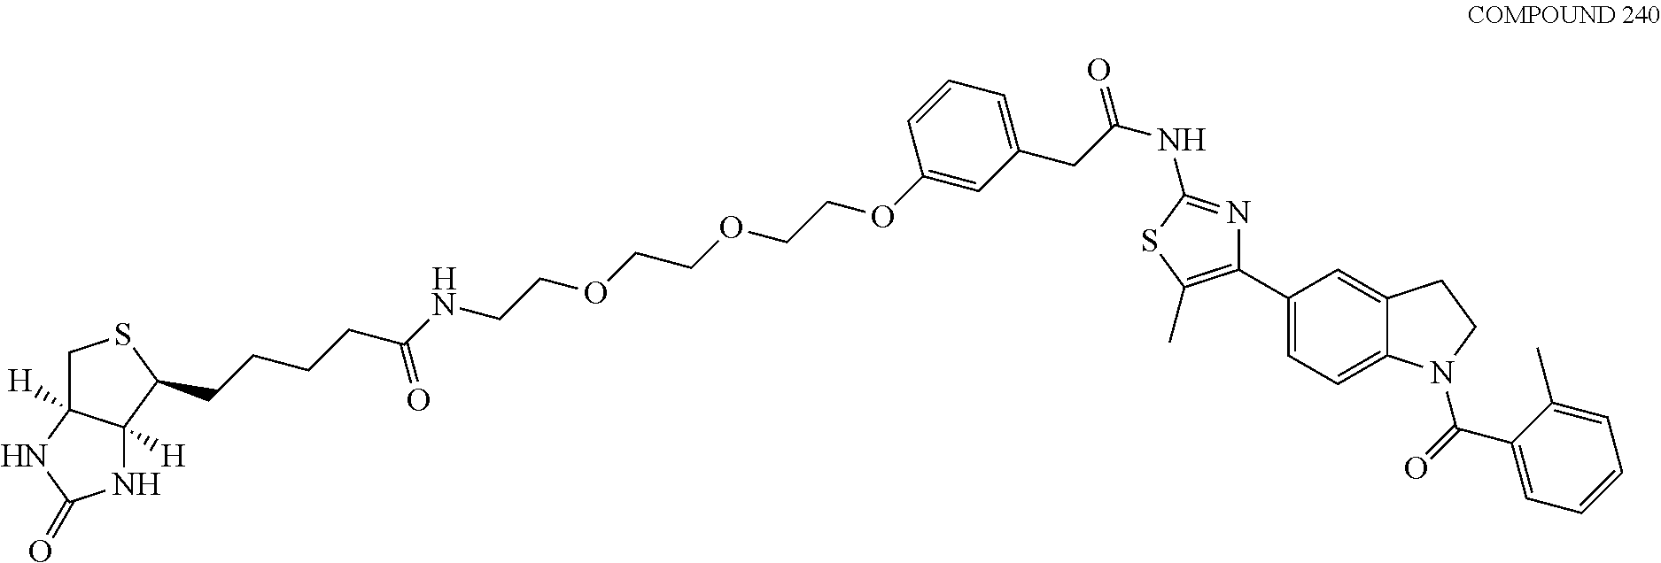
O(CCOCCOCCNC(CCCCC1C2([H])NC(=O)NC2([H])CS1)=O)C1=CC(CC(NC2=NC(C3=CC=C4C(=C3)CCN4C(C3=CC=CC=C3C)=O)=C(C)S2)=O)=CC=C1
